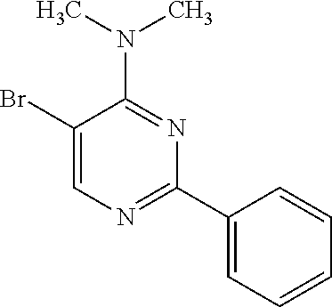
N(C1=NC(C2=CC=CC=C2)=NC=C1Br)(C)C
